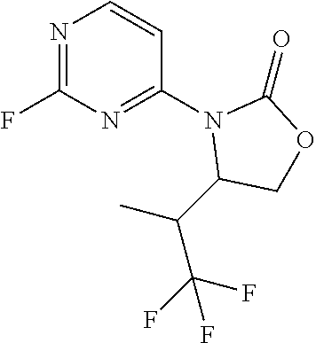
C(C)(C(F)(F)F)C1N(C2=NC(F)=NC=C2)C(=O)OC1
